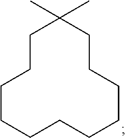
C1CCCCCCCCCCC1(C)C
